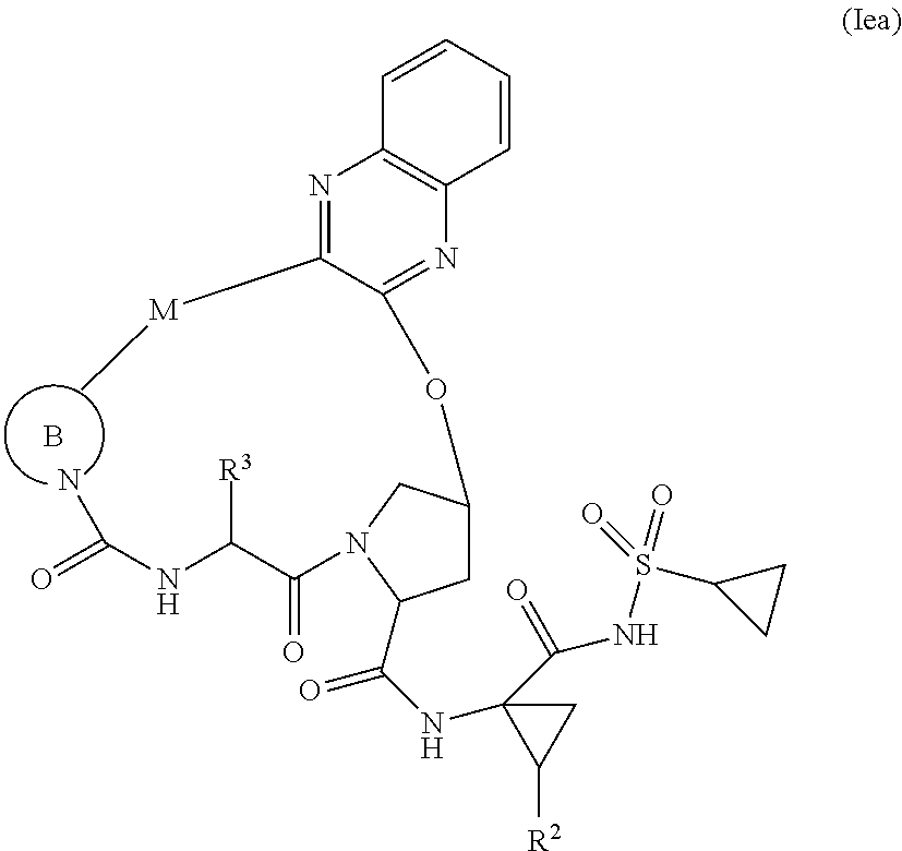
B.C1=CC=CC2=C1N=C([M]C)C(OC1CC(C(NC3(C(NS(=O)(C4CC4)=O)=O)C([R2])C3)=O)N(C(C(NC(N)=O)[R3])=O)C1)=N2
